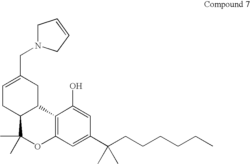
C1=C(CN2CC=CC2)CC2C(C1)C(C)(C)OC1=C2C(O)=CC(C(CCCCCC)(C)C)=C1
